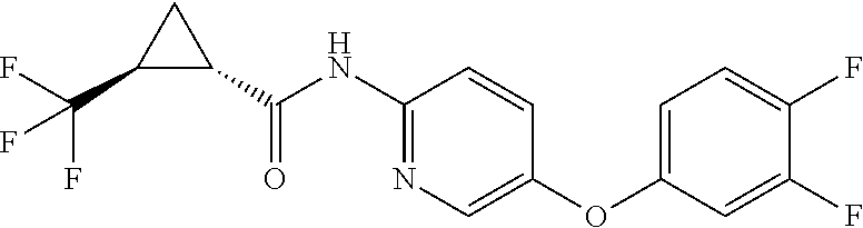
C1(NC(C2CC2C(F)(F)F)=O)=NC=C(OC2=CC=C(F)C(F)=C2)C=C1
